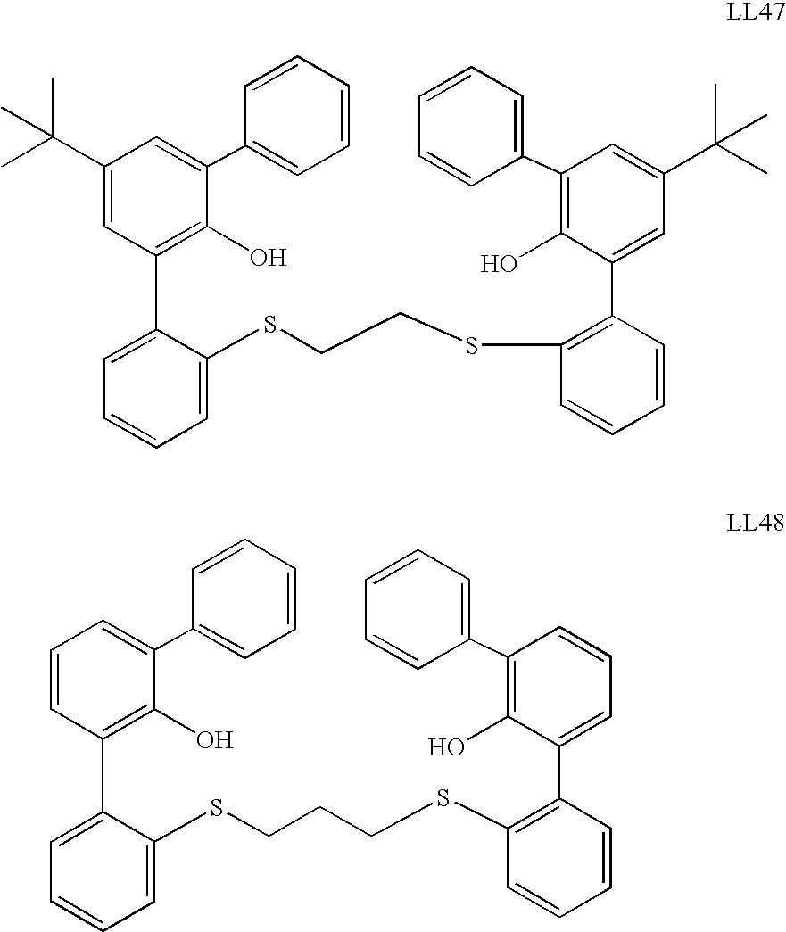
C1=C(SCCCSC2=C(C3=CC=CC(C4=CC=CC=C4)=C3O)C=CC=C2)C(C2=C(O)C(C3=CC=CC=C3)=CC=C2)=CC=C1.C1=C(SCCSC2=C(C3=CC(C(C)(C)C)=CC(C4=CC=CC=C4)=C3O)C=CC=C2)C(C2=C(O)C(C3=CC=CC=C3)=CC(C(C)(C)C)=C2)=CC=C1
